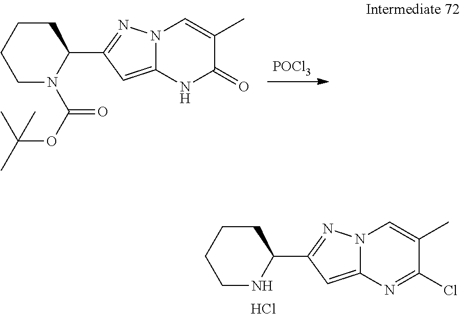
[POCl3].O(C(N1C(C2=NN3C(=C2)NC(=O)C(C)=C3)CCCC1)=O)C(C)(C)C.Cl.N1C(C2=NN3C(=C2)N=C(Cl)C(C)=C3)CCCC1
